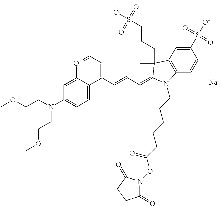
[Na].C1=C2[O+]=CC=C(C=CC=C3C(CCCS(=O)(=O)O)(C)C4=C(C=CC(S(=O)(=O)[O-])=C4)N3CCCCCC(=O)ON3C(=O)CCC3=O)C2=CC=C1N(CCOC)CCOC
